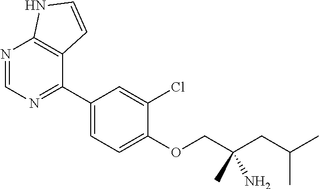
C1(OCC(CC(C)C)(C)N)=CC=C(C2=NC=NC3=C2C=CN3)C=C1Cl
